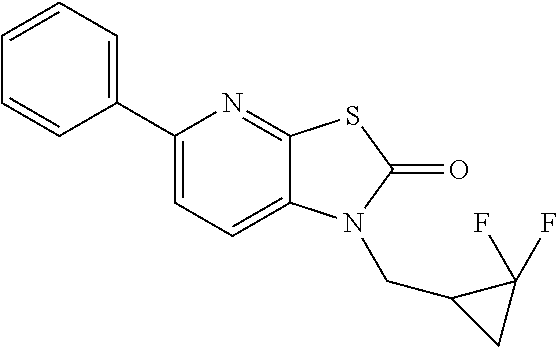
C1=CC=C(C2=CC=C3C(=N2)SC(=O)N3CC2CC2(F)F)C=C1
